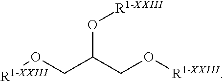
O(C(CO[R1-XXIII])CO[R1-XXIII])[R1-XXIII]
